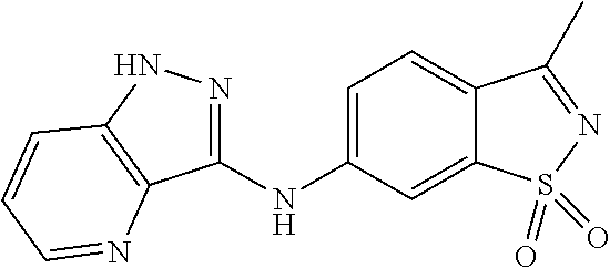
C1(NC2=CC=C3C(=C2)S(=O)(=O)N=C3C)=NNC2=C1N=CC=C2
